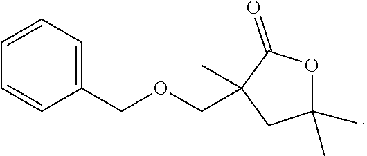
C1=CC=C(COCC2(C)C(=O)OC(C)(C)C2)C=C1
